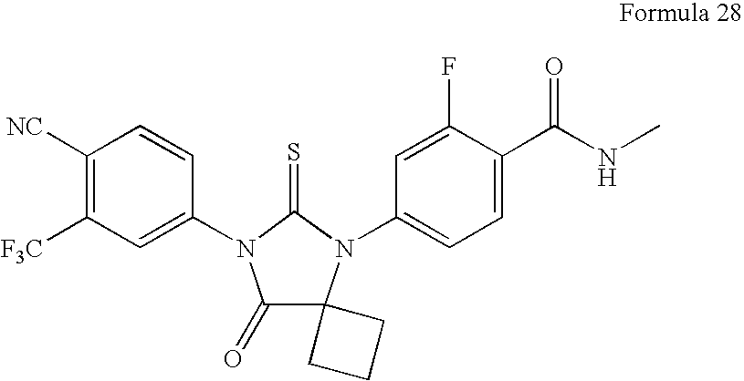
C1([NC])=C([F3C])C=C(N2C(=O)C3(N(C4=CC=C(C(NC)=O)C(F)=C4)C2=S)CCC3)C=C1
